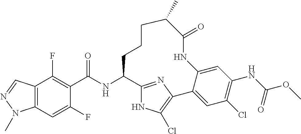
C(NC1C2=NC(=C(Cl)N2)C2=CC(Cl)=C(NC(OC)=O)C=C2NC(=O)C(C)CCC1)(=O)C1=C(F)C2=C(C=C1F)N(C)N=C2
